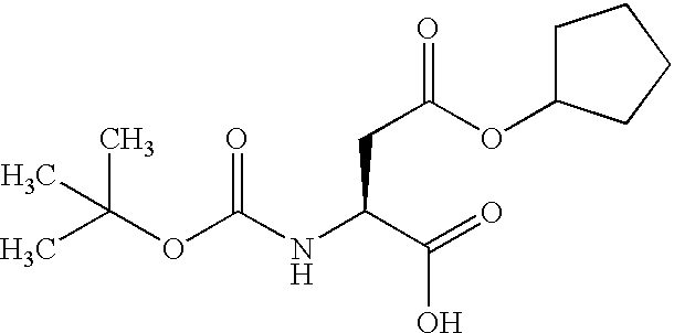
CC(OC(NC(C(O)=O)CC(OC1CCCC1)=O)=O)(C)C
